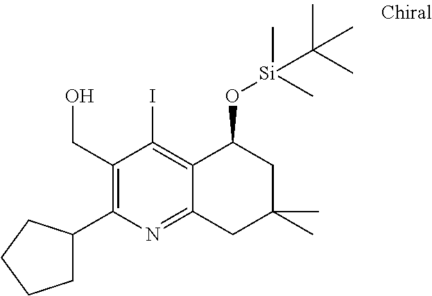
C1(C2CCCC2)=C(CO)C(I)=C2C(=N1)CC(C)(C)CC2O[Si](C)(C)C(C)(C)C
